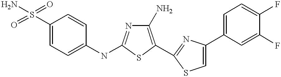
C1(S(=O)(=O)N)=CC=C(NC2=NC(N)=C(C3=NC(C4=CC=C(F)C(F)=C4)=CS3)S2)C=C1
